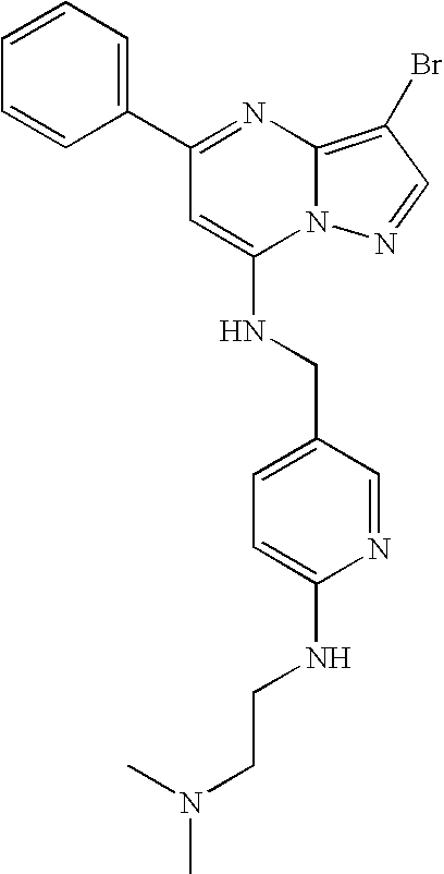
C1(C2=NC3=C(Br)C=NN3C(NCC3=CC=C(NCCN(C)C)N=C3)=C2)=CC=CC=C1
